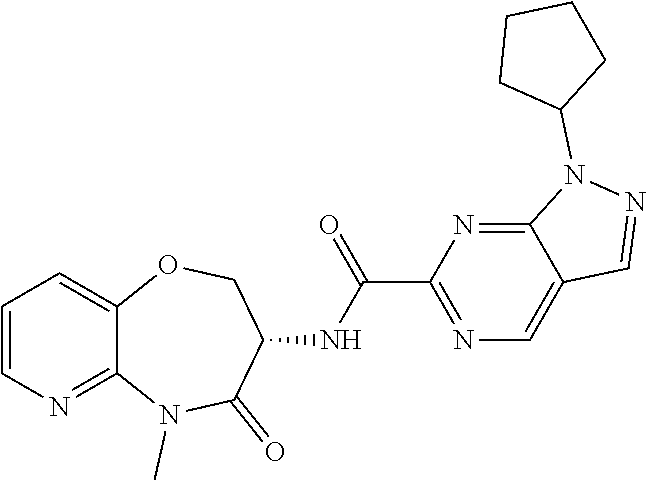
C1(C(=O)NC2COC3=CC=CN=C3N(C)C2=O)=NC=C2C(=N1)N(C1CCCC1)N=C2
